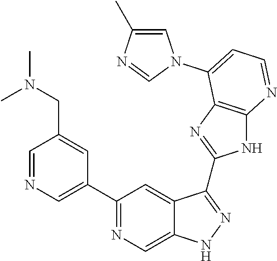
C1=NC=C(C2=NC=C3C(=C2)C(C2=NC4=C(N2)N=CC=C4N2C=C(C)N=C2)=NN3)C=C1CN(C)C
